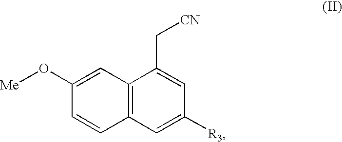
C12=C(C=C([R3])C=C1C[CN])C=CC(O[Me])=C2
